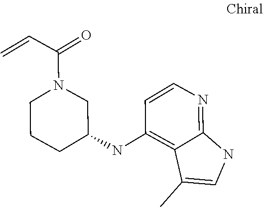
N1(C(C=C)=O)CCCC(NC2=C3C(=NC=C2)NC=C3C)C1
